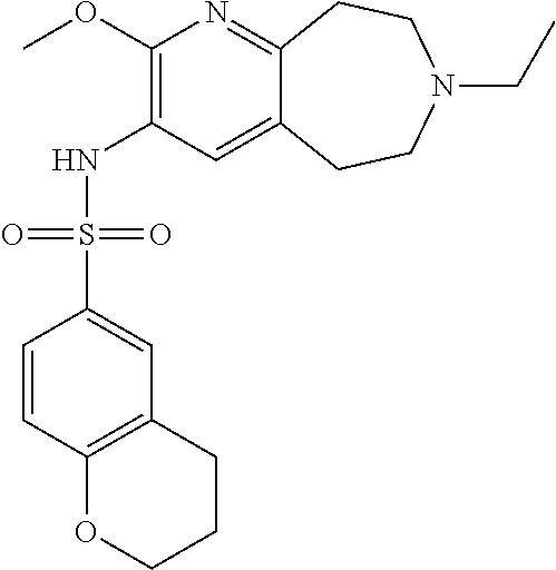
C12=NC(OC)=C(NS(C3=CC4=C(C=C3)OCCC4)(=O)=O)C=C1CCN(CC)CC2
